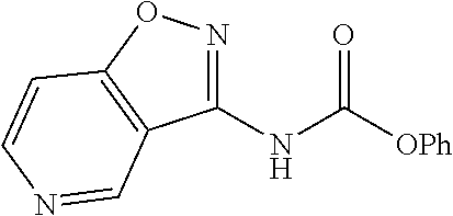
C1(NC([OPh])=O)=NOC2=C1C=NC=C2
